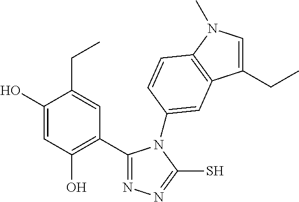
C1(C2=C(O)C=C(O)C(CC)=C2)=NN=C(S)N1C1=CC2=C(N(C)C=C2CC)C=C1
